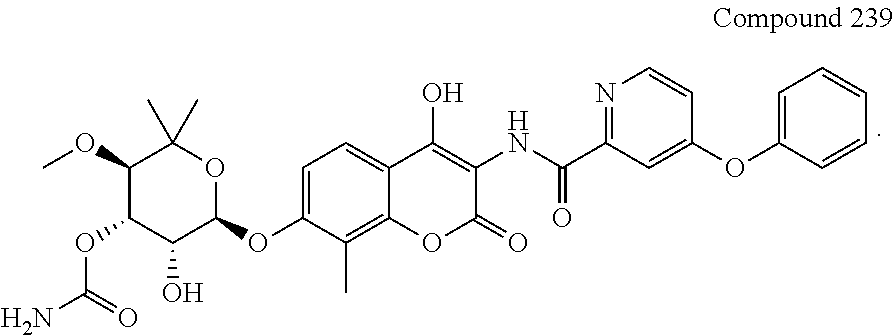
C1(OC)C(OC(N)=O)C(O)C(OC2=CC=C3C(=C2C)OC(=O)C(NC(=O)C2=NC=CC(OC4=CC=CC=C4)=C2)=C3O)OC1(C)C
